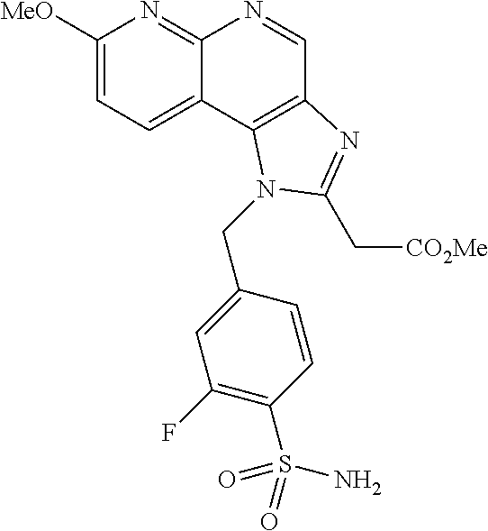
C1([MeO])=CC=C2C(=N1)N=CC1=C2N(CC2=CC(F)=C(S(N)(=O)=O)C=C2)C(C[CO2Me])=N1
